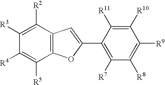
C12=C(C([R2])=C([R3])C([R4])=C1[R5])C=C(C1=C([R7])C([R8])=C([R9])C([R10])=C1[R11])O2
